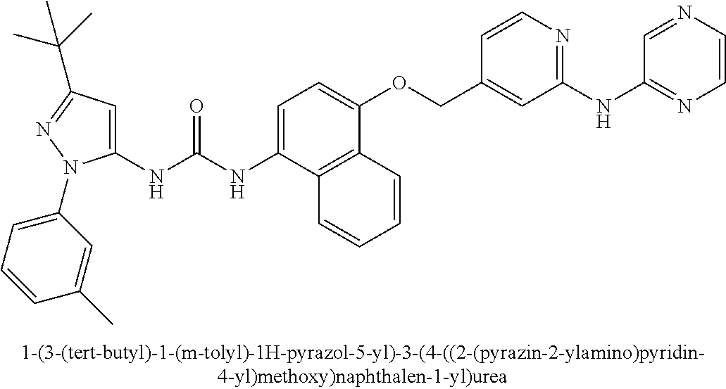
C1(NC(NC2=CC=C(OCC3=CC(NC4=NC=CN=C4)=NC=C3)C3=C2C=CC=C3)=O)=CC(C(C)(C)C)=NN1C1=CC=CC(C)=C1
